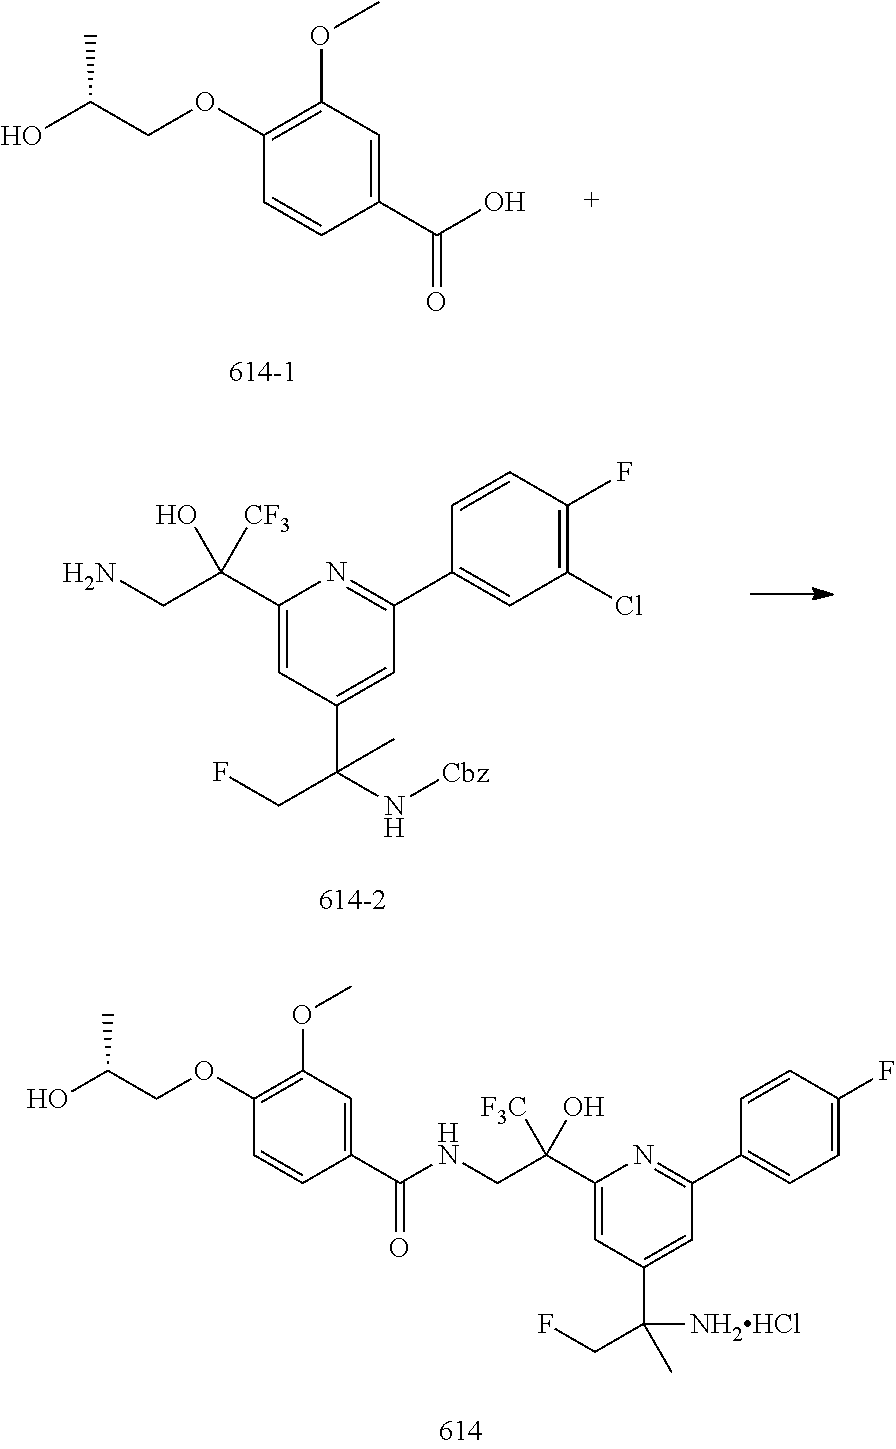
C1(C(O)=O)=CC(OC)=C(OCC(O)C)C=C1.NCC(C1=CC(C(N[Cbz])(CF)C)=CC(C2=CC(Cl)=C(F)C=C2)=N1)(O)[CF3].C(COC1=C(OC)C=C(C(NCC(C2=CC(C(CF)(C)[NH2HCl])=CC(C3=CC=C(F)C=C3)=N2)([F3C])O)=O)C=C1)(O)C
